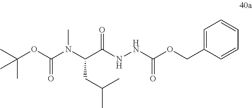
C(C(NNC(OCC1=CC=CC=C1)=O)=O)(N(C(OC(C)(C)C)=O)C)CC(C)C
